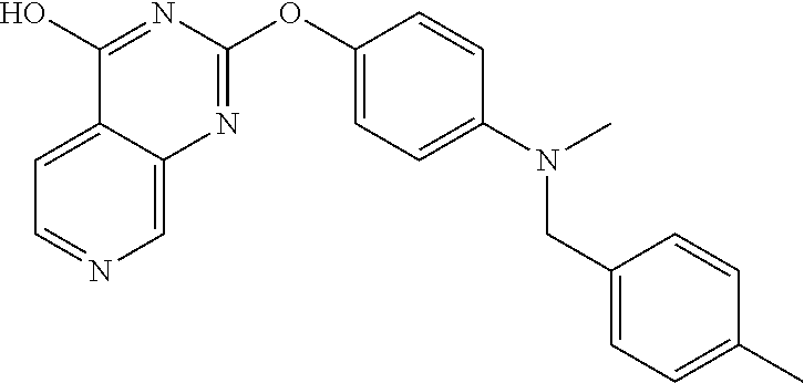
C12=CC=NC=C1N=C(OC1=CC=C(N(C)CC3=CC=C(C)C=C3)C=C1)N=C2O
